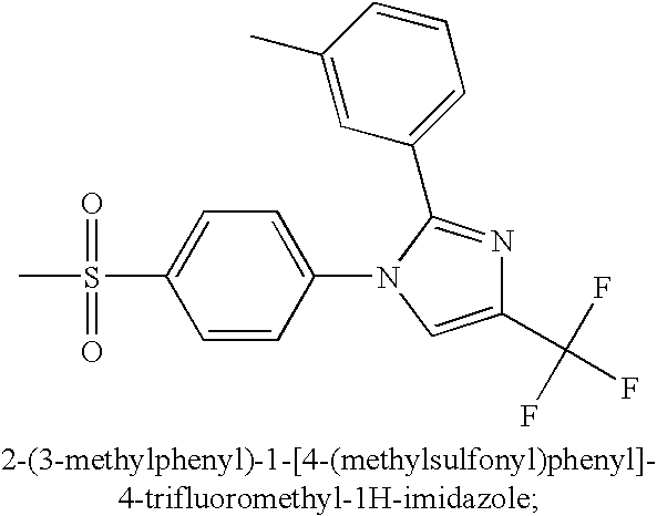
C1=CC(N2C=C(C(F)(F)F)N=C2C2=CC=CC(C)=C2)=CC=C1S(C)(=O)=O
